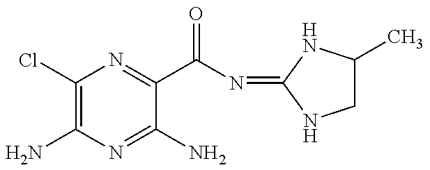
C1(Cl)=C(N)N=C(N)C(C(N=C2NC(C)CN2)=O)=N1
